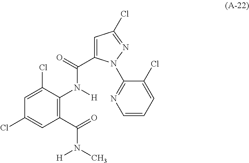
C1(C(=O)N(C)[H])=C(N([H])C(=O)C2=CC(Cl)=NN2C2=NC=CC=C2Cl)C(Cl)=CC(Cl)=C1
